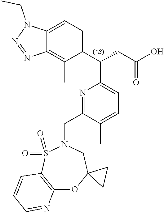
C1(C(CC(O)=O)C2=CC=C(C)C(CN3S(=O)(=O)C4=C(OC5(C3)CC5)N=CC=C4)=N2)=CC=C2C(=C1C)N=NN2CC
